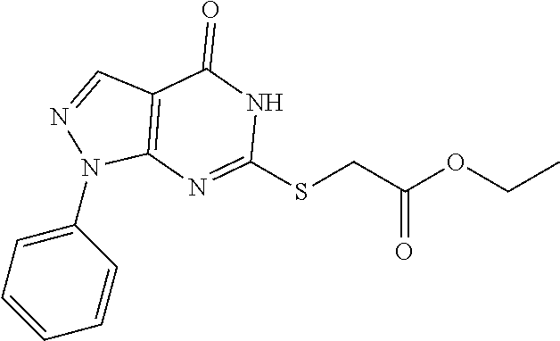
C1(N2C3=C(C=N2)C(=O)NC(SCC(OCC)=O)=N3)=CC=CC=C1
